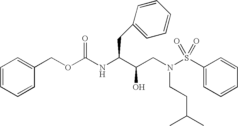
O(C(NC(CC1=CC=CC=C1)C(CN(S(C1=CC=CC=C1)(=O)=O)CCC(C)C)O)=O)CC1=CC=CC=C1
